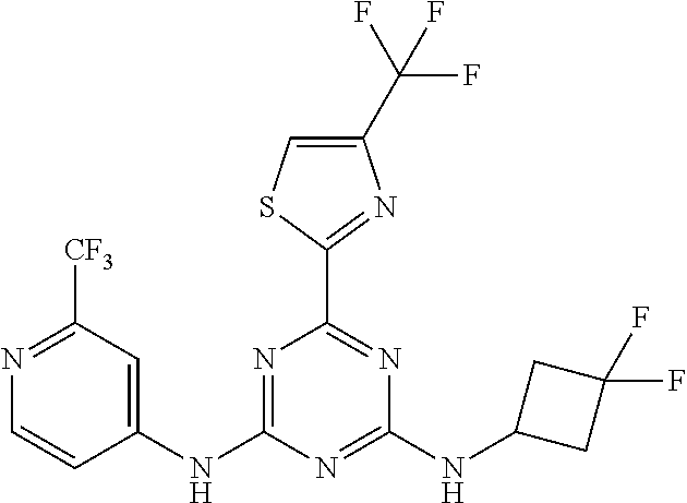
N1=C(NC2=CC([CF3])=NC=C2)N=C(NC2CC(F)(F)C2)N=C1C1=NC(C(F)(F)F)=CS1
